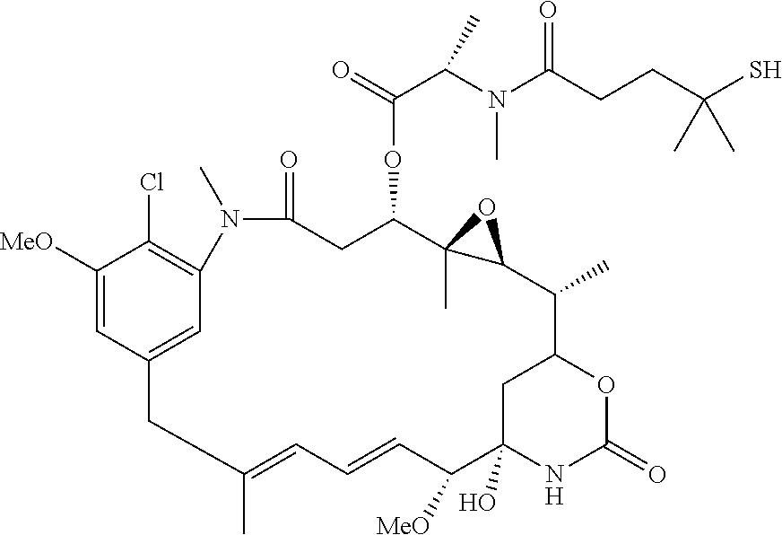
C1([MeO])=CC2=CC(=C1Cl)N(C)C(=O)CC(OC(C(N(C(CCC(S)(C)C)=O)C)C)=O)C1(C)C(C(C)C3OC(=O)NC(O)(C3)C([MeO])C=CC=C(C)C2)O1
